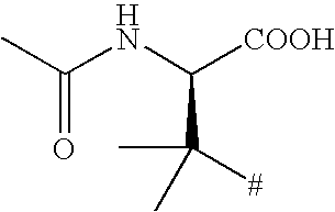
CC(NC([COOH])C([#])(C)C)=O
